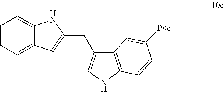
C1=CC=C2C(=C1)NC(CC1=CNC3=C1C=C([P<e])C=C3)=C2
